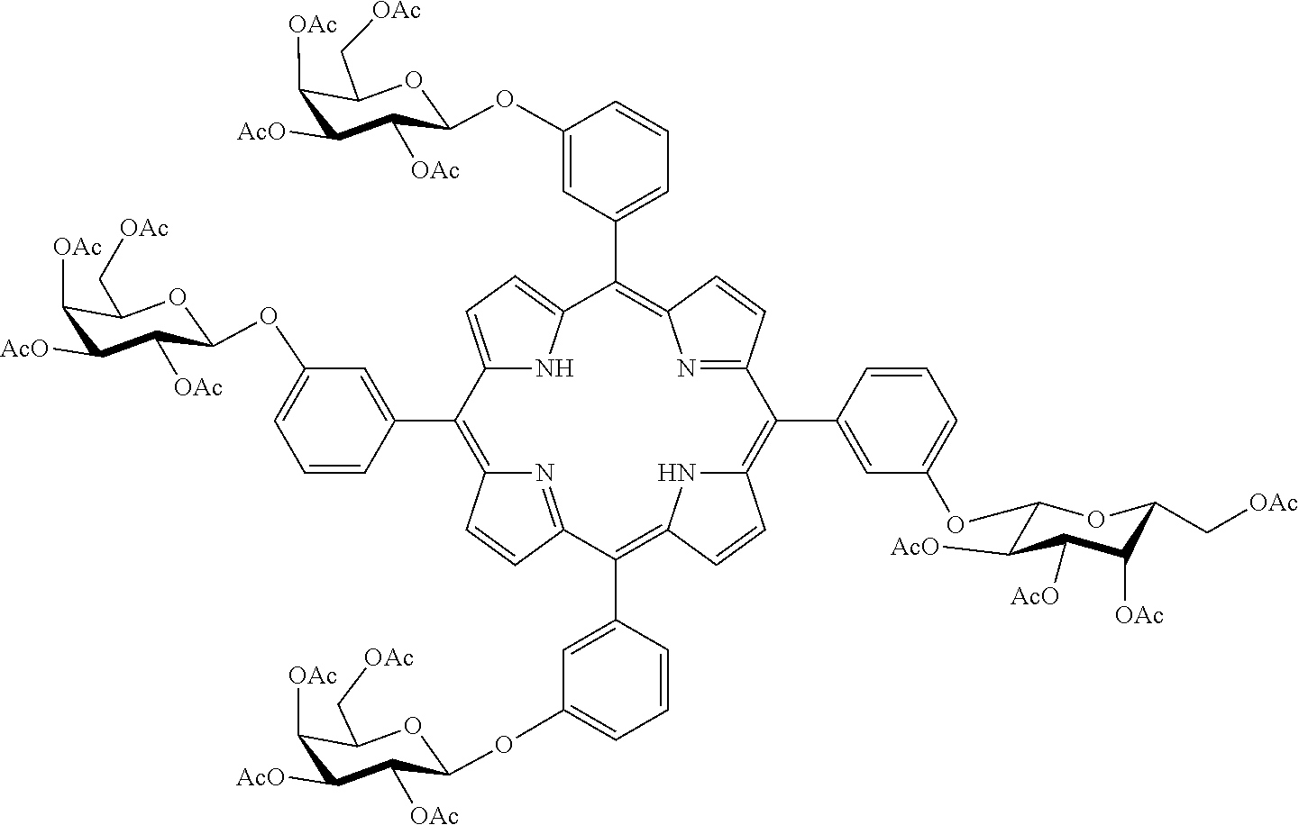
C12=CC=C(N1)C(C1=CC=CC(OC3C([OAc])C([AcO])C([OAc])C(C[OAc])O3)=C1)=C1N=C(C=C1)C(C1=CC(OC3C([AcO])C([AcO])C([OAc])C(C[OAc])O3)=CC=C1)=C1NC(=C(C3=CC(OC4C([OAc])C([AcO])C([OAc])C(C[OAc])O4)=CC=C3)C3=NC(=C2C2=CC(OC4C([OAc])C([AcO])C([OAc])C(C[OAc])O4)=CC=C2)C=C3)C=C1
